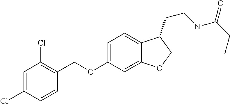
C1=C(Cl)C=CC(COC2=CC=C3C(=C2)OCC3CCNC(CC)=O)=C1Cl
